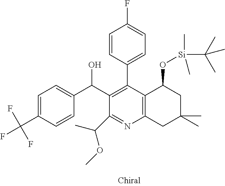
C1=C(C(F)(F)F)C=CC(C(C2=C(C3=CC=C(F)C=C3)C3=C(N=C2C(C)OC)CC(C)(C)CC3O[Si](C)(C(C)(C)C)C)O)=C1
